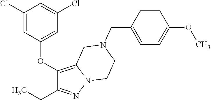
C1(Cl)=CC(OC2=C3N(N=C2CC)CCN(CC2=CC=C(OC)C=C2)C3)=CC(Cl)=C1
